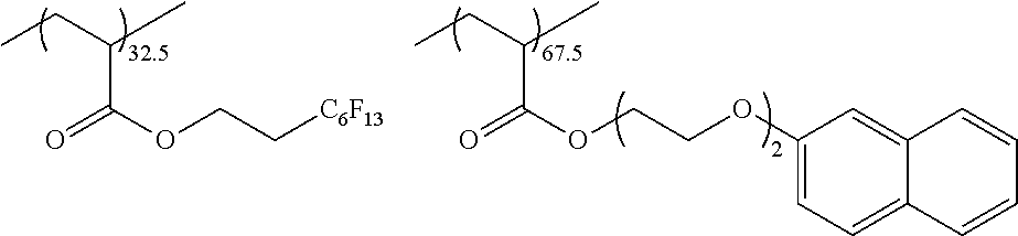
CCC(C(OCC[C6F13])=O)C.CCC(C(OCCOC1=CC=C2C(=C1)C=CC=C2)=O)C
